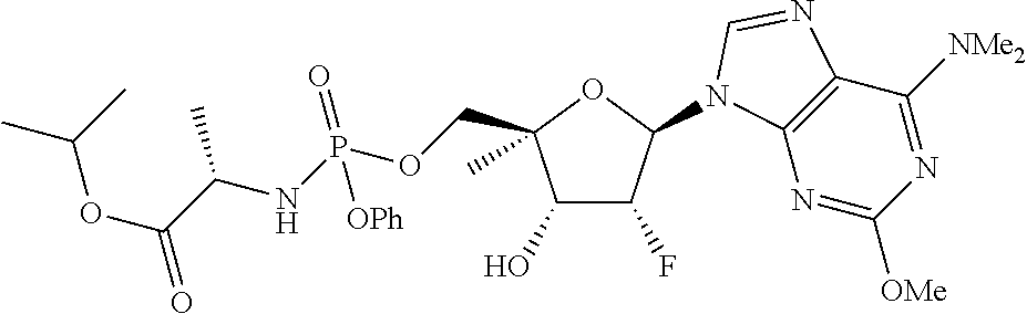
C1(O)C(F)C(N2C3=C(C([NMe2])=NC([OMe])=N3)N=C2)OC1(COP(NC(C)C(OC(C)C)=O)(=O)[OPh])C
